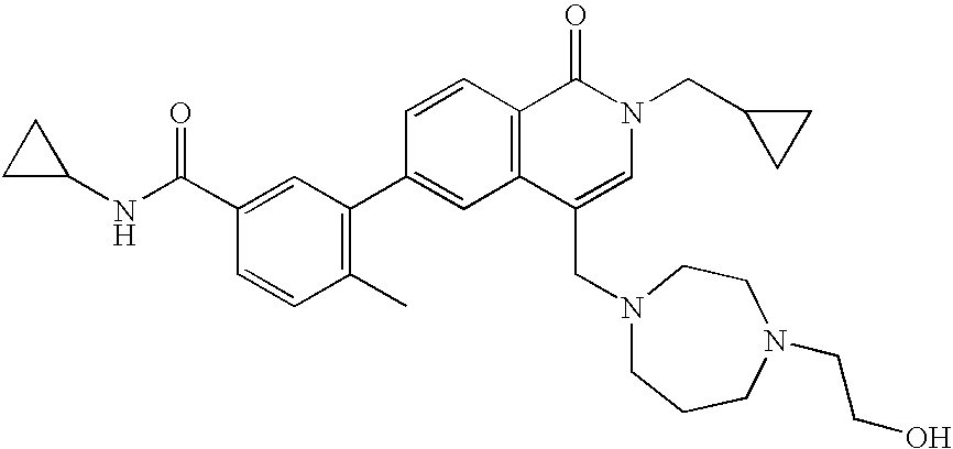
C1C(NC(C2=CC(C3=CC4=C(C=C3)C(=O)N(CC3CC3)C=C4CN3CCCN(CCO)CC3)=C(C)C=C2)=O)C1
